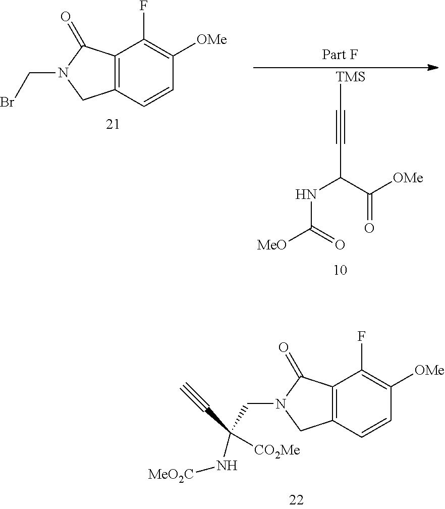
C12=C(C=CC([OMe])=C1F)CN(CC(N[MeO2C])([CO2Me])C#C)C2=O.C12=C(C=CC([OMe])=C1F)CN(CBr)C2=O.C(#CC(NC([MeO])=O)C([OMe])=O)[TMS]
